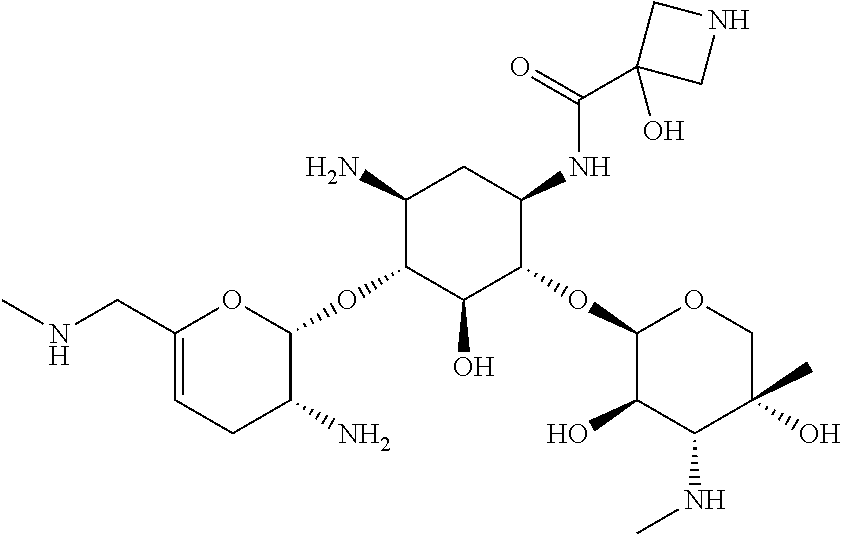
C(C1=CCC(N)C(OC2C(O)C(OC3C(O)C(NC)C(O)(C)CO3)C(NC(C3(O)CNC3)=O)CC2N)O1)NC
